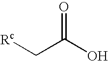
[Rc]CC(O)=O
